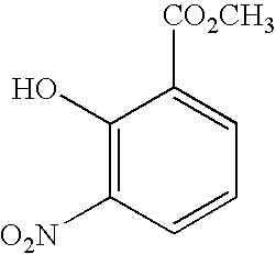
C1(O)=C([O2N])C=CC=C1[CO2CH3]
